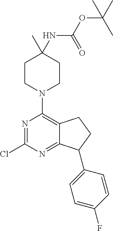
N1=C(Cl)N=C2C(=C1N1CCC(C)(NC(OC(C)(C)C)=O)CC1)CCC2C1=CC=C(F)C=C1
